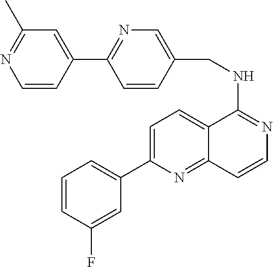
C12=CC=C(C3=CC=CC(F)=C3)N=C1C=CN=C2NCC1=CN=C(C2=CC(C)=NC=C2)C=C1
